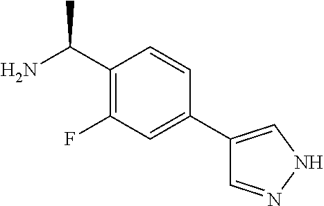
C1(C(N)C)=C(F)C=C(C2=CNN=C2)C=C1
